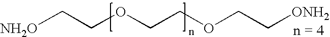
[NH2O]CCOCCOCC[ONH2].[n = 4]
